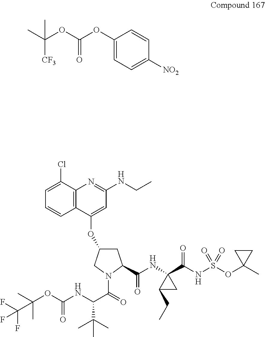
C1(OC(OC(C)([CF3])C)=O)=CC=C([NO2])C=C1.C1=C(Cl)C2=C(C=C1)C(OC1CC(C(=O)NC3(C(NS(OC4(C)CC4)(=O)=O)=O)CC3CC)N(C(C(NC(OC(C)(C)C(F)(F)F)=O)C(C)(C)C)=O)C1)=CC(NCC)=N2
